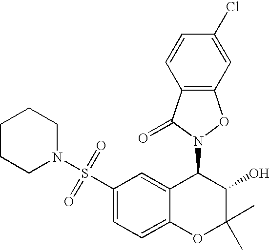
C1(N2C(=O)C3=C(O2)C=C(Cl)C=C3)C2=CC(S(N3CCCCC3)(=O)=O)=CC=C2OC(C)(C)C1O
